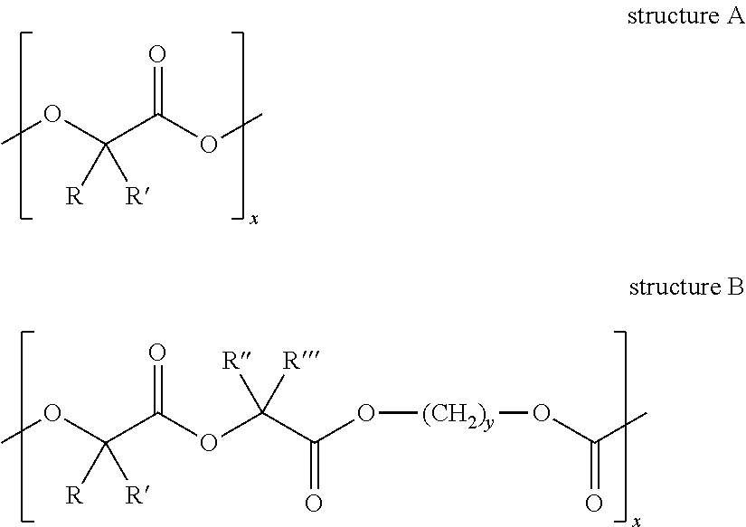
COC(C(OC)=O)([R])[R].COC(C(OC(C(O[(CH2)y]OC(C)=O)=O)([R])[R])=O)([R])[R]
